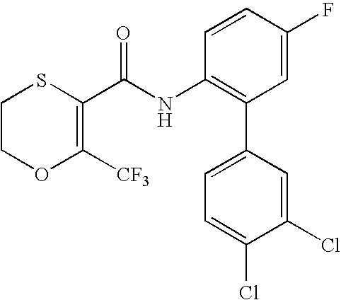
C1COC([CF3])=C(C(NC2=C(C3=CC=C(Cl)C(Cl)=C3)C=C(F)C=C2)=O)S1
